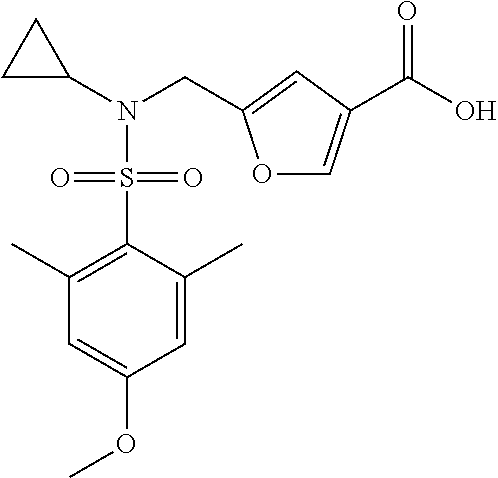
C1(C)=C(S(=O)(=O)N(C2CC2)CC2=CC(C(O)=O)=CO2)C(C)=CC(OC)=C1
